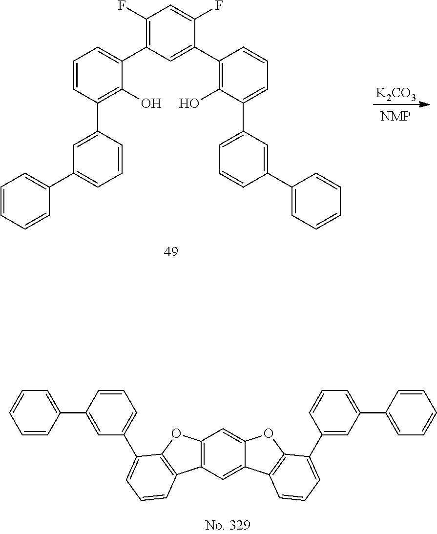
C12=C(C=C3C(=C1)OC1=C3C=CC=C1C1=CC(C3=CC=CC=C3)=CC=C1)C1=C(O2)C(C2=CC=CC(C3=CC=CC=C3)=C2)=CC=C1.C1(F)=C(C2=CC=CC(C3=CC(C4=CC=CC=C4)=CC=C3)=C2O)C=C(C2=C(O)C(C3=CC=CC(C4=CC=CC=C4)=C3)=CC=C2)C(F)=C1.[K2CO3]
